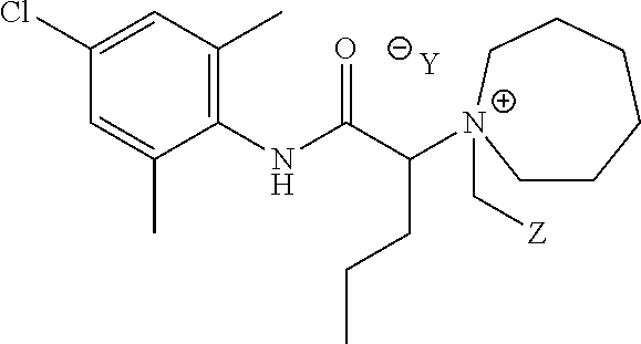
[Y].C1=C(C)C(NC(C([N+]2(C[Z])CCCCCC2)CCC)=O)=C(C)C=C1Cl
